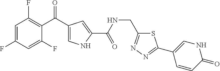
C1=C(F)C=C(F)C(C(=O)C2=CNC(C(NCC3=NN=C(C4=CNC(=O)C=C4)S3)=O)=C2)=C1F
